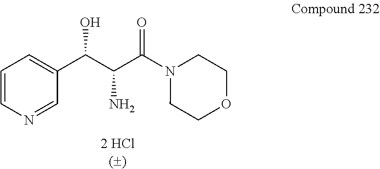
C(C(C(=O)N1CCOCC1)N)(O)C1=CC=CN=C1
